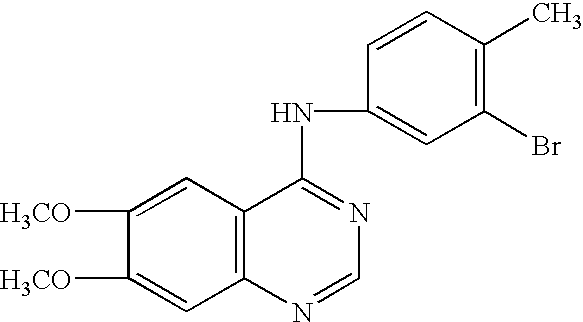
C1([H3CO])=CC2=C(C=C1[H3CO])C(NC1=CC(Br)=C(C)C=C1)=NC=N2
